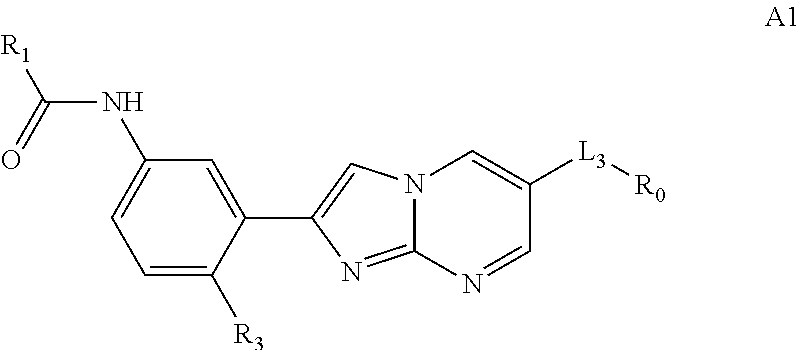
C1(NC([R1])=O)=CC=C([R3])C(C2=CN3C(=N2)N=CC([L3][R0])=C3)=C1
